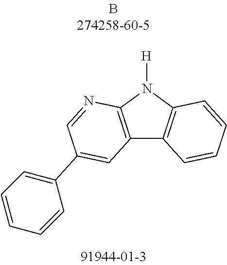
C12=C(N([H])C3=C1C=CC=C3)N=CC(C1=CC=CC=C1)=C2
